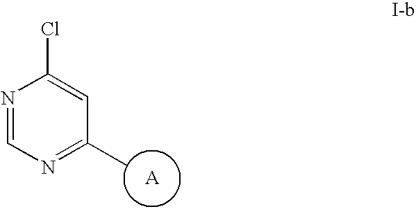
N1=CN=C(C)C=C1Cl
